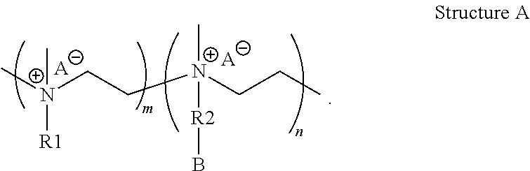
C[N+](CC[N+](CCC)([R2]B)C)([R1])C.[A].[A]
